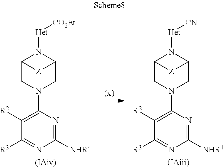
N1([Het][CO2Et])C2CN(C3=C([R2])C([R3])=NC([NHR4])=N3)CC1[Z]2.[(IAiv)].N1([Het][CN])C2CN(C3=C([R2])C([R3])=NC([NHR4])=N3)CC1[Z]2.[(IAiii)]
